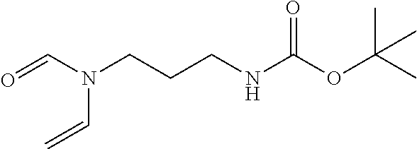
C(N(CCCNC(OC(C)(C)C)=O)C=C)=O
